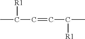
CC(C=CC(C)[R1])[R1]
